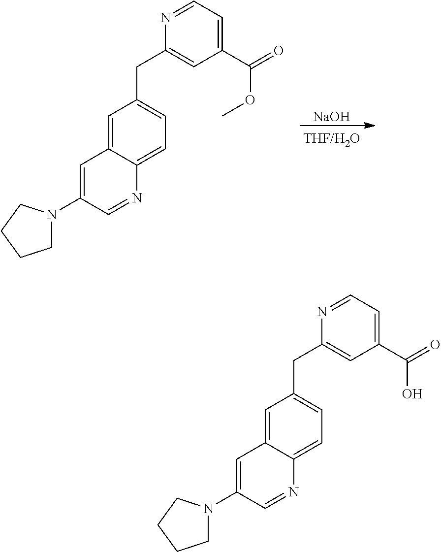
C1(N2CCCC2)=CC2=CC(CC3=CC(C(=O)OC)=CC=N3)=CC=C2N=C1.[NaOH].C1(N2CCCC2)=CC2=CC(CC3=CC(C(=O)O)=CC=N3)=CC=C2N=C1
